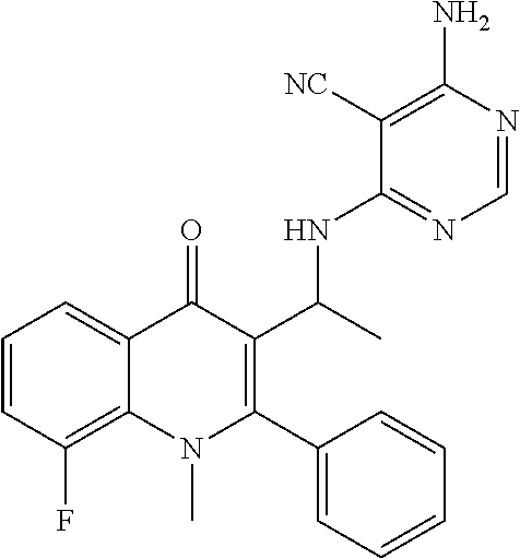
C1=CC(F)=C2C(=C1)C(=O)C(C(NC1=NC=NC(N)=C1[NC])C)=C(C1=CC=CC=C1)N2C
